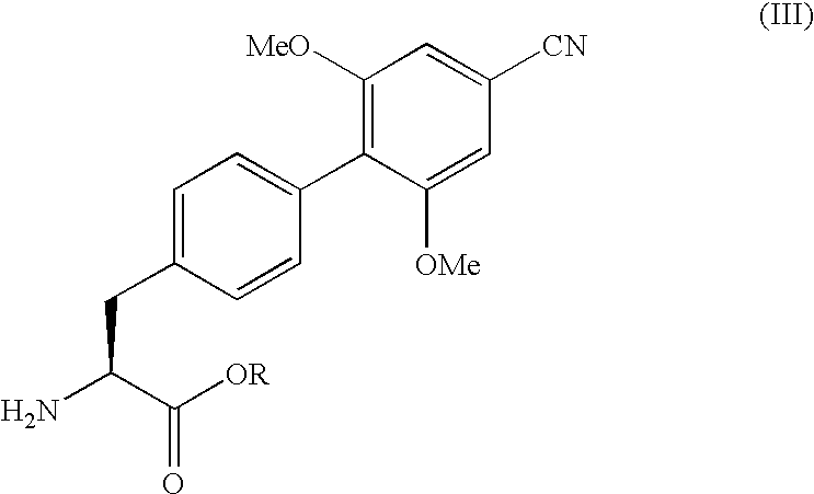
C1=C(CC(N)C([OR])=O)C=CC(C2=C([MeO])C=C([CN])C=C2[OMe])=C1
